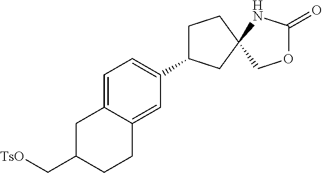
C1=C2C(=CC(C3CCC4(C3)COC(=O)N4)=C1)CCC(C[TsO])C2
